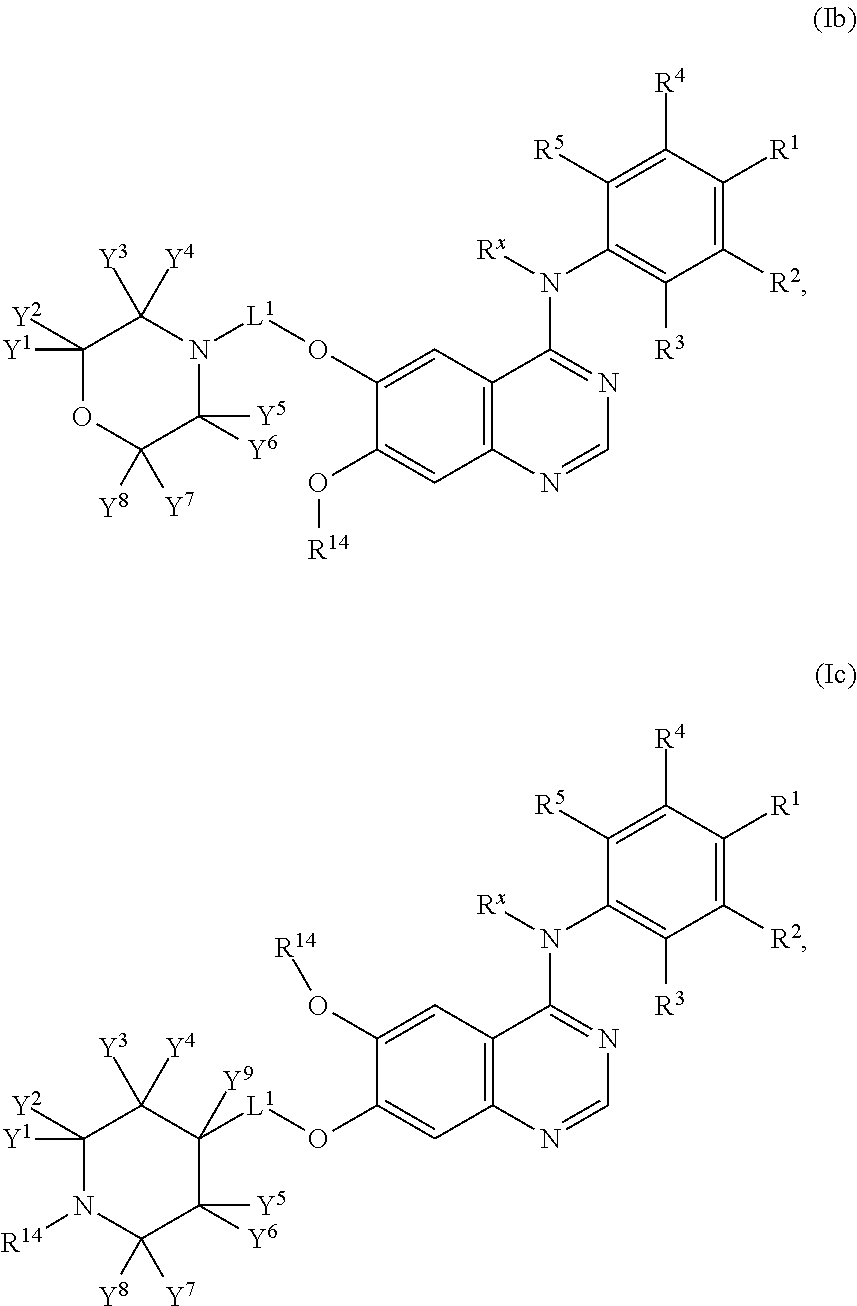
C1(O[R14])=CC2=C(C=C1O[L1]N1C([Y3])([Y4])C([Y1])([Y2])OC([Y8])([Y7])C1([Y6])[Y5])C(N([Rx])C1=C([R3])C([R2])=C([R1])C([R4])=C1[R5])=NC=N2.C1(O[L1]C2([Y9])C([Y3])([Y4])C([Y1])([Y2])N([R14])C([Y8])([Y7])C2([Y6])[Y5])=CC2=C(C=C1O[R14])C(N([Rx])C1=C([R3])C([R2])=C([R1])C([R4])=C1[R5])=NC=N2
